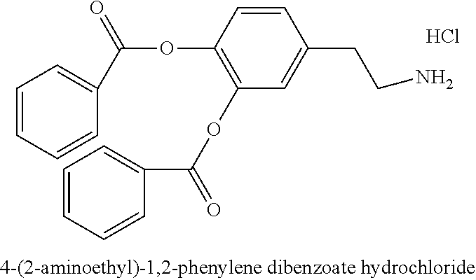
C1=CC=CC=C1C(=O)OC1=C(OC(=O)C2=CC=CC=C2)C=C(CCN)C=C1.Cl
